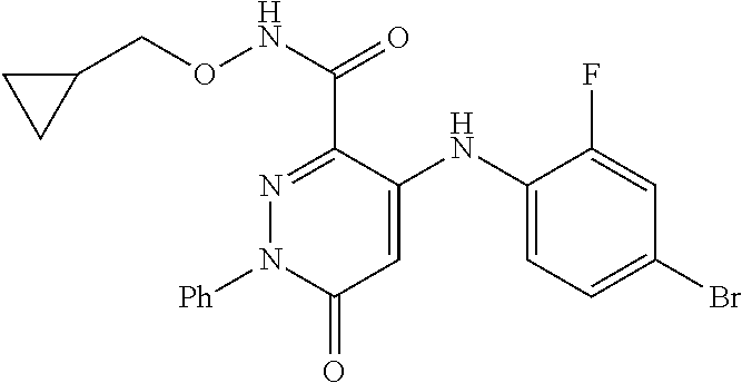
C(C1=NN([Ph])C(=O)C=C1NC1=CC=C(Br)C=C1F)(NOCC1CC1)=O
